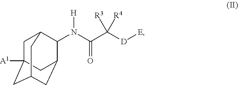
C1C2([A1])CC3CC(C(N(C(C([R3])([D][E])[R4])=O)[H])C1C3)C2
